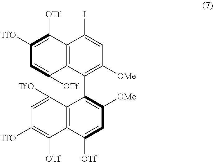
C12=C(C(C3=C([OMe])C=C([OTf])C4=C3C([TfO])=CC([TfO])=C4[OTf])=C([OMe])C=C1I)C([OTf])=CC([TfO])=C2[OTf]
